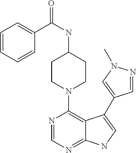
C1(N2CCC(NC(=O)C3=CC=CC=C3)CC2)=C2C(=NC=N1)NC=C2C1=CN(C)N=C1
